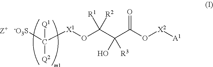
[-O3S]C([X1]OC(C(C(O[X2][A1])=O)(O)[R3])([R1])[R2])([Q1])[Q2]
